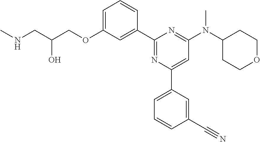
C1=C(OCC(CNC)O)C=C(C2=NC(C3=CC=CC(C#N)=C3)=CC(N(C3CCOCC3)C)=N2)C=C1
